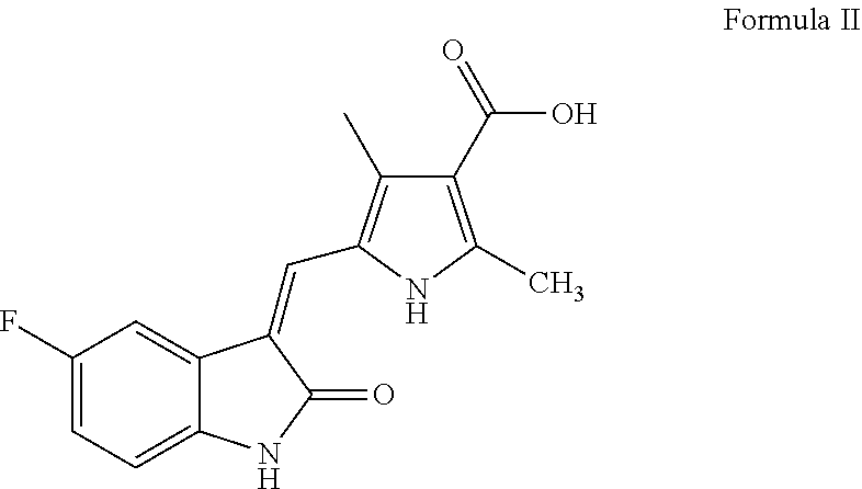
C1(F)=CC=C2C(=C1)C(=CC1=C(C)C(C(O)=O)=C(C)N1)C(=O)N2
